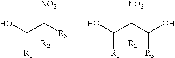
OC(C([R3])([R2])[NO2])[R1].OC(C(C([R3])O)([R2])[NO2])[R1]
